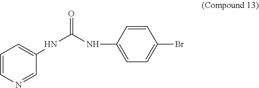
N(C(=O)NC1=CC=C(Br)C=C1)C1=CC=CN=C1
